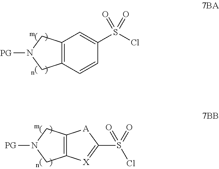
C12=C(C=CC(S(Cl)(=O)=O)=C1)CN([PG])C2.C12=C(CN([PG])C1)[X]=C(S(=O)(Cl)=O)[A]2
